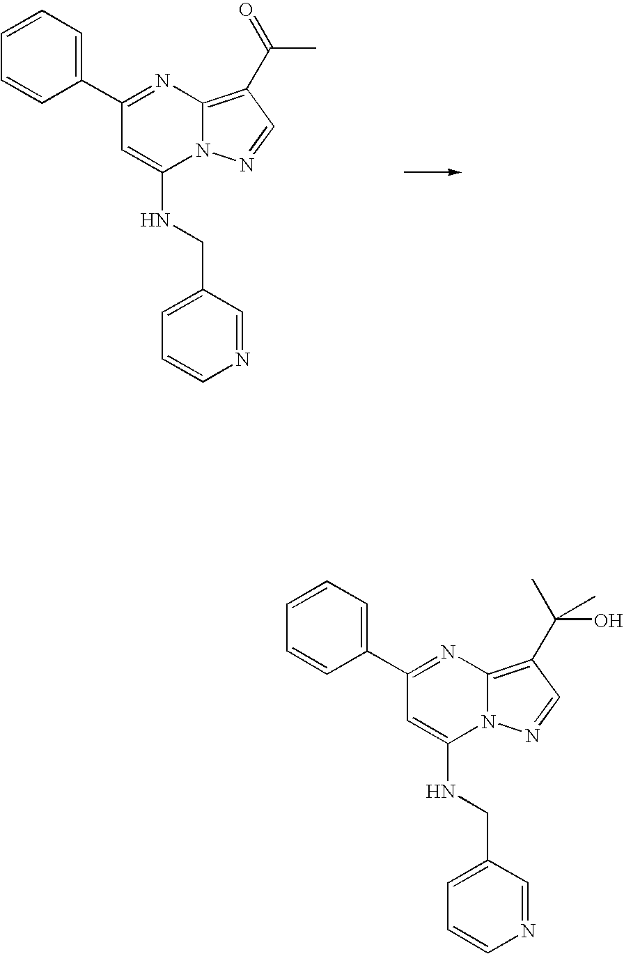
C1=CC=C(C2=NC3=C(C(C)=O)C=NN3C(NCC3=CC=CN=C3)=C2)C=C1.C1=CC=C(C2=NC3=C(C(O)(C)C)C=NN3C(NCC3=CC=CN=C3)=C2)C=C1
